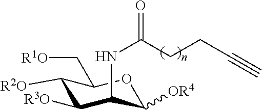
C1([R2O])C([R3O])C(NC(CCC#C)=O)C([OR4])OC1C[R1O]
